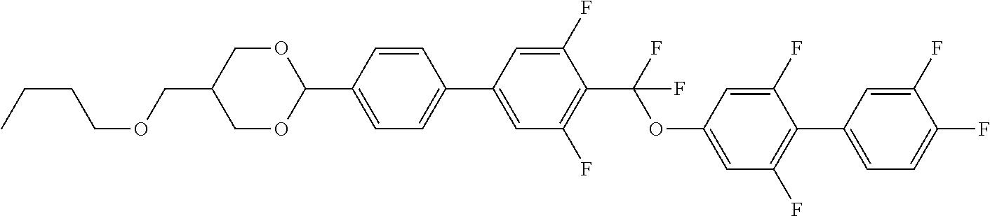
O(CC1COC(C2=CC=C(C3=CC(F)=C(C(F)(OC4=CC(F)=C(C5=CC=C(F)C(F)=C5)C(F)=C4)F)C(F)=C3)C=C2)OC1)CCCC
